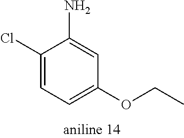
C1(Cl)=CC=C(OCC)C=C1N
